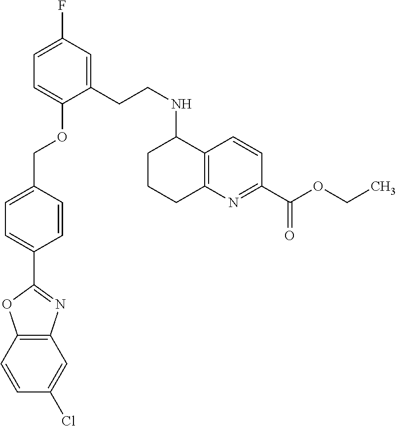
C1=C(C2=NC3=C(O2)C=CC(Cl)=C3)C=CC(COC2=CC=C(F)C=C2CCNC2CCCC3=C2C=CC(C(OCC)=O)=N3)=C1
